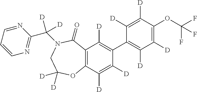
C12=C(C([D])=C([D])C(C3=C([D])C([D])=C(OC(F)(F)F)C([D])=C3[D])=C1[D])OC([D])([D])CN(C(C1=NC=CC=N1)([D])[D])C2=O
